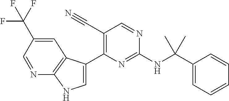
N(C1=NC(C2=CNC3=C2C=C(C(F)(F)F)C=N3)=C(C#N)C=N1)C(C1=CC=CC=C1)(C)C
